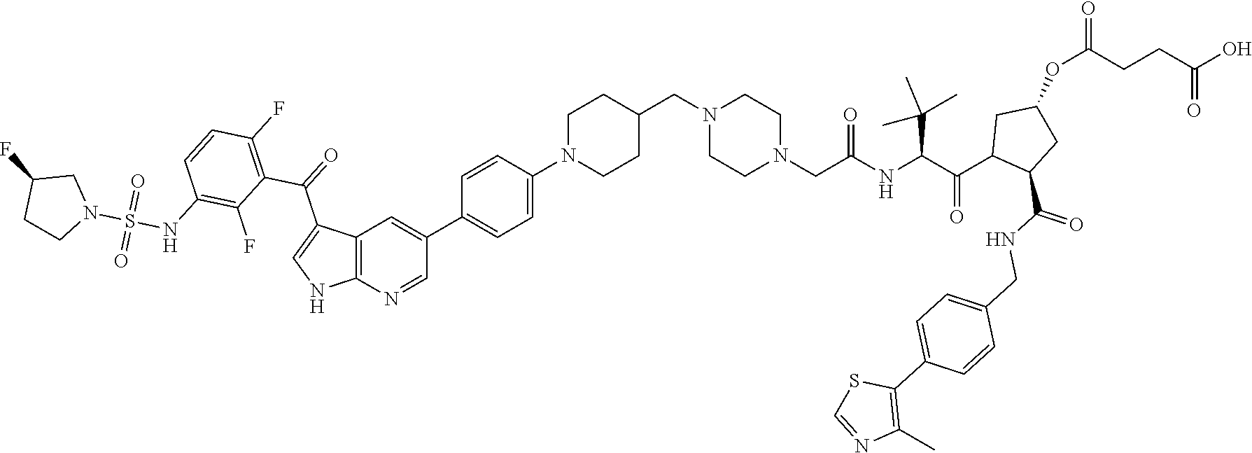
C12=C(N=CC(C3=CC=C(N4CCC(CN5CCN(CC(NC(C(C6C(C(NCC7=CC=C(C8=C(C)N=CS8)C=C7)=O)CC(OC(CCC(O)=O)=O)C6)=O)C(C)(C)C)=O)CC5)CC4)C=C3)=C1)NC=C2C(=O)C1=C(F)C=CC(NS(N2CC(F)CC2)(=O)=O)=C1F
